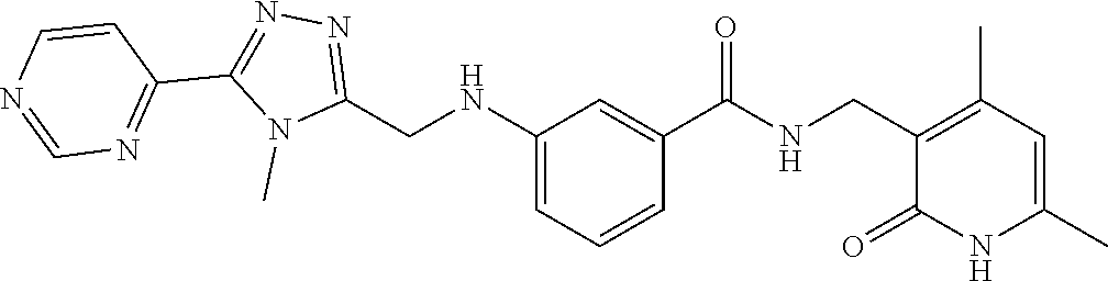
N1(C)C(CNC2=CC=CC(C(=O)NCC3=C(C)C=C(C)NC3=O)=C2)=NN=C1C1=NC=NC=C1
